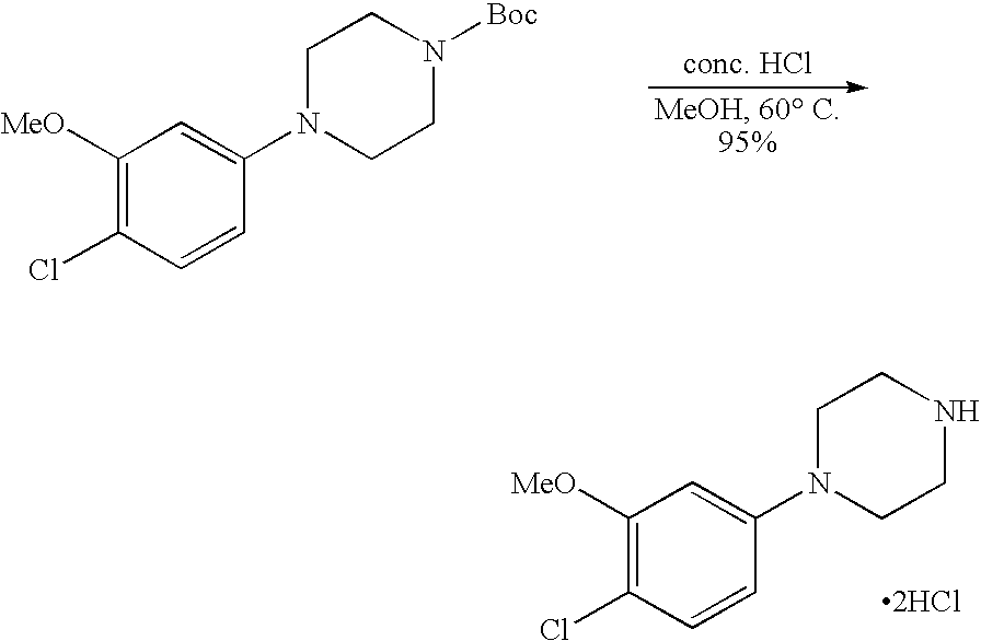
C1([MeO])=C(Cl)C=CC(N2CCN([Boc])CC2)=C1.C1([MeO])=C(Cl)C=CC(N2CCNCC2)=C1.[2HCl]
